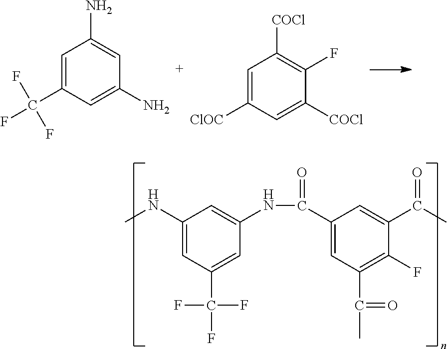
C1=C(C(F)(F)F)C=C(N)C=C1N.C1=C([ClOC])C=C([COCl])C(F)=C1[COCl].CNC1=CC(C(F)(F)F)=CC(NC(=O)C2=CC(C(C)=O)=C(F)C(C(=O)C)=C2)=C1
